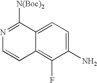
C1(N)=CC=C2C(=C1F)C=CN=C2[N(Boc)2]
